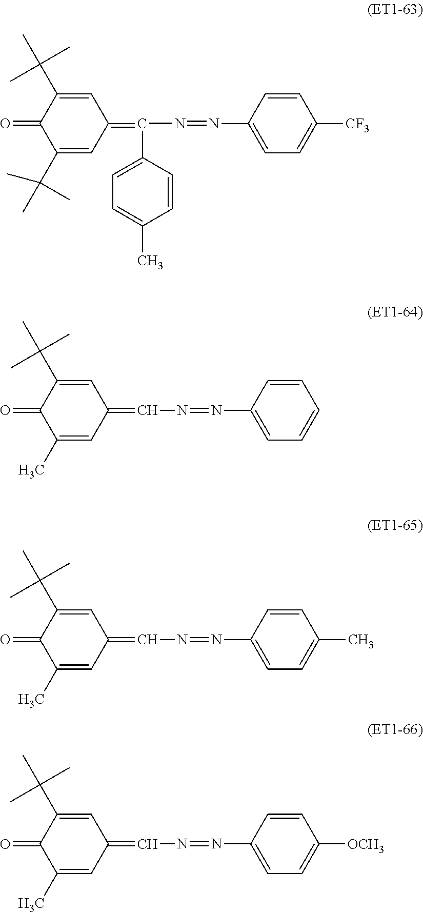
C1(=O)C(C(C)(C)C)=CC(=C(N=NC2=CC=C([CF3])C=C2)C2=CC=C(C)C=C2)C=C1C(C)(C)C.C1(=O)C(C)=CC(=CN=NC2=CC=CC=C2)C=C1C(C)(C)C.C1(=O)C(C)=CC(=CN=NC2=CC=C(C)C=C2)C=C1C(C)(C)C.C1(=O)C(C)=CC(=CN=NC2=CC=C([OCH3])C=C2)C=C1C(C)(C)C
